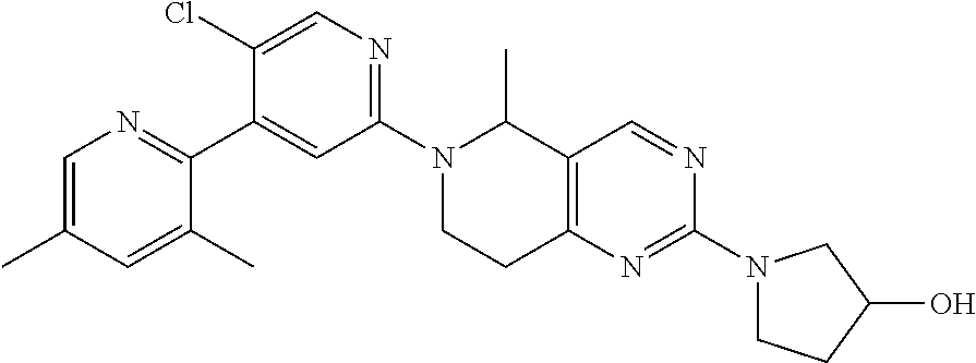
N1(C2=NC=C(Cl)C(C3=NC=C(C)C=C3C)=C2)CCC2=C(C1C)C=NC(N1CCC(O)C1)=N2
